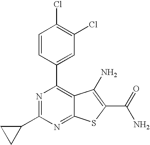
C1=CC(C2=C3C(=NC(C4CC4)=N2)SC(C(N)=O)=C3N)=CC(Cl)=C1Cl
